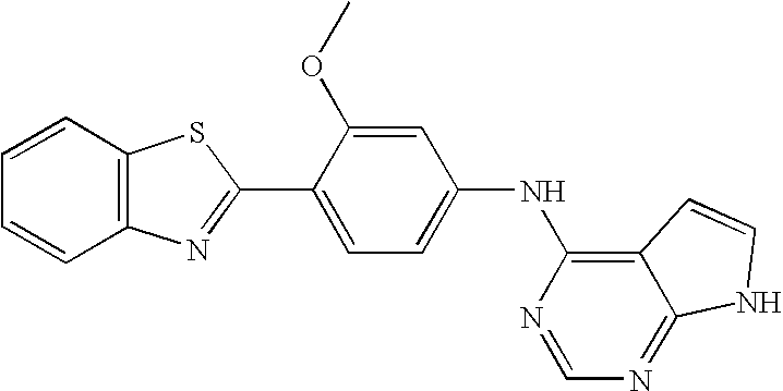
C12=C(C=CC=C1)SC(C1=CC=C(NC3=C4C(=NC=N3)NC=C4)C=C1OC)=N2
